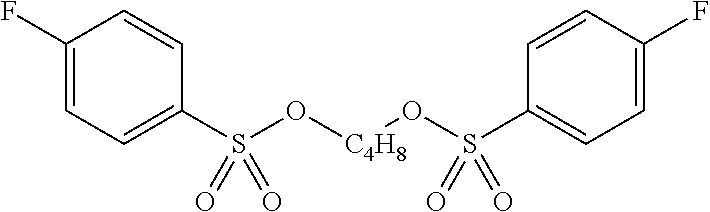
C1(F)=CC=C(S(O[C4H8]OS(C2=CC=C(F)C=C2)(=O)=O)(=O)=O)C=C1
